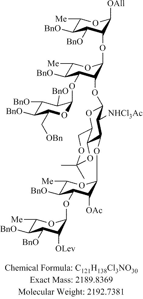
C1([Me])C([BnO])C(OC2OC(C[OBn])C([BnO])C([BnO])C2[BnO])C(OC2OC3COC(C)(C)OC3C(OC3C([OAc])C(OC4C([OLev])C([BnO])C([BnO])C([Me])O4)C([BnO])C([Me])O3)C2[NHCl3Ac])C(OC2C([OAll])OC([Me])C([BnO])C2[BnO])O1
